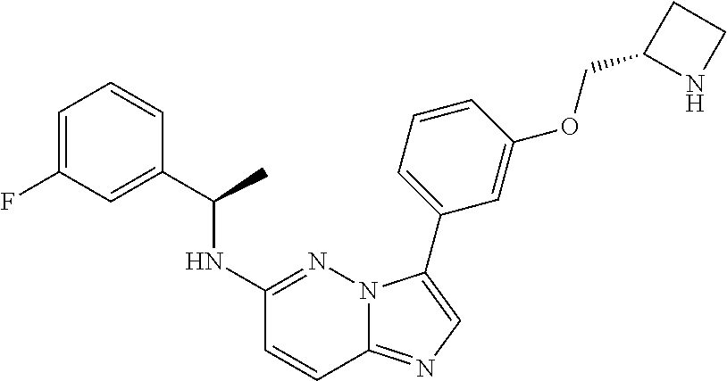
C1=C(F)C=C(C(NC2=NN3C(=NC=C3C3=CC=CC(OCC4NCC4)=C3)C=C2)C)C=C1
